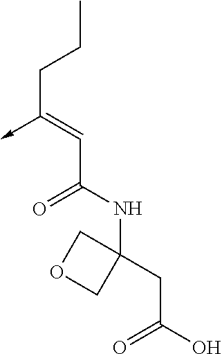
C(C(NC1(CC(O)=O)COC1)=O)=C(CCC)->C
